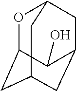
O1C2CC3CC(CC1C3)C2O
